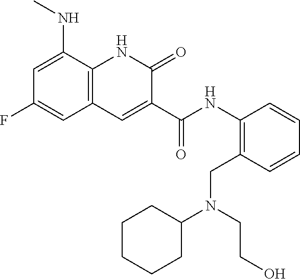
C1=C(NC)C2=C(C=C1F)C=C(C(NC1=C(CN(CCO)C3CCCCC3)C=CC=C1)=O)C(=O)N2
